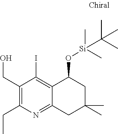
C1(CO)=C(CC)N=C2C(=C1I)C(O[Si](C)(C)C(C)(C)C)CC(C)(C)C2
